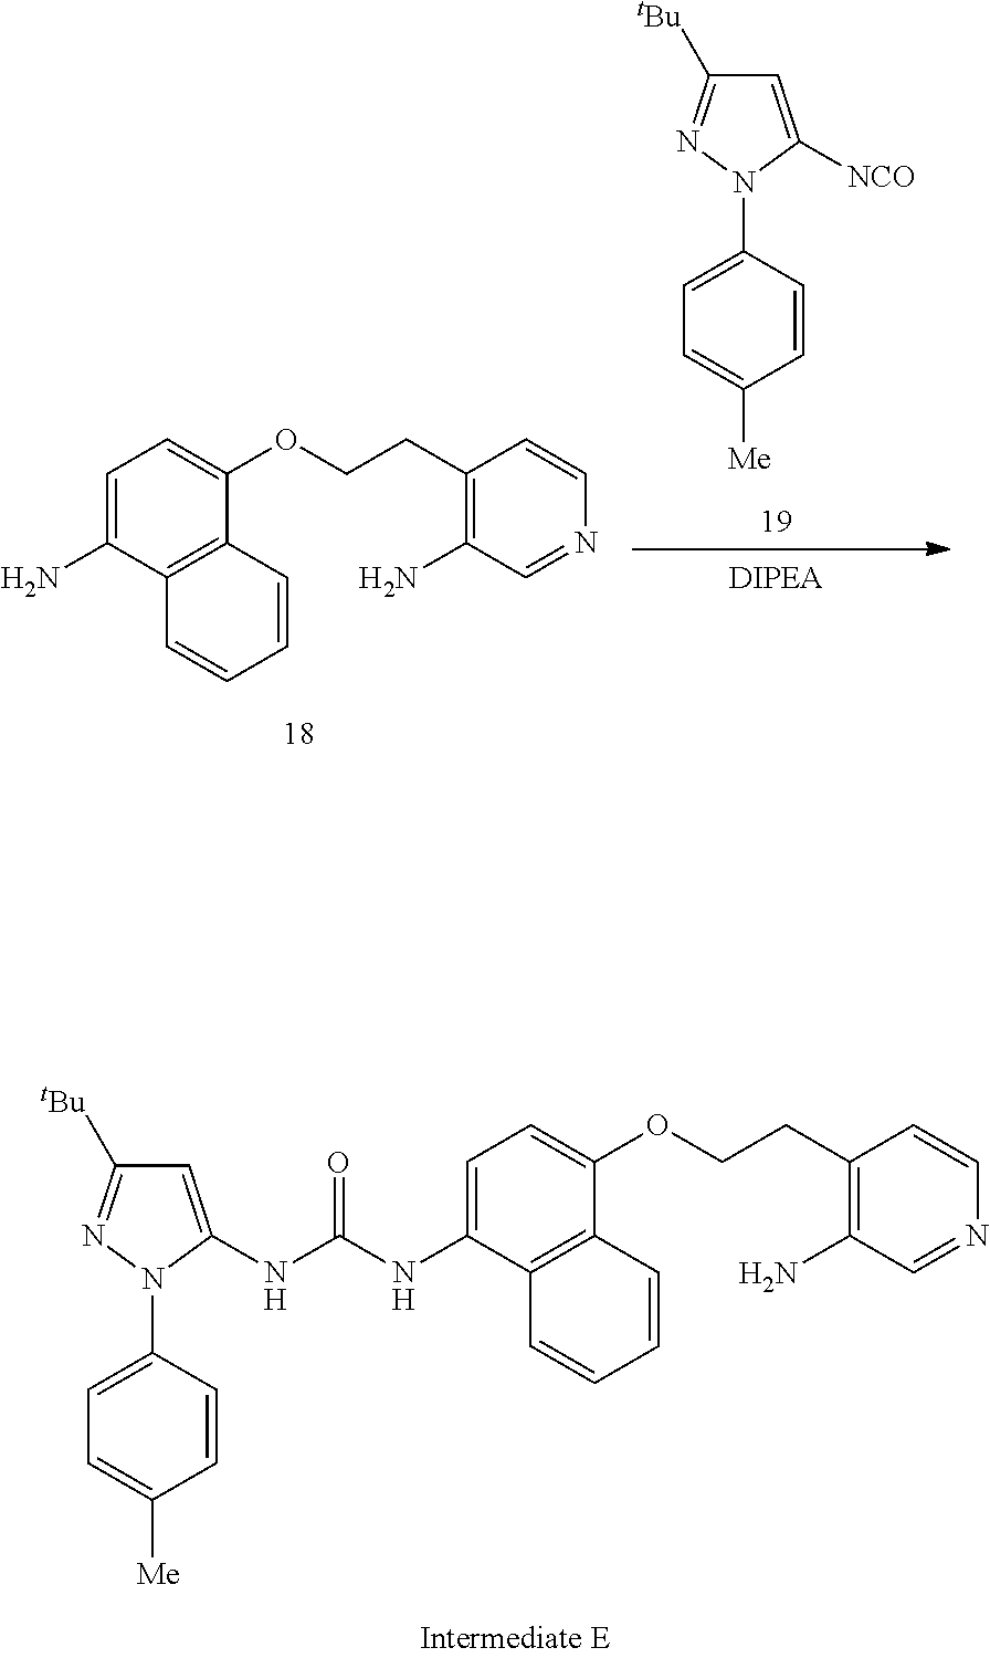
C1=C(N)C2=C(C(OCCC3=C(N)C=NC=C3)=C1)C=CC=C2.C1=C([NCO])N(C2=CC=C([Me])C=C2)N=C1[tBu].C1=C(NC(=O)NC2=CC([tBu])=NN2C2=CC=C([Me])C=C2)C2=C(C(OCCC3=C(N)C=NC=C3)=C1)C=CC=C2
